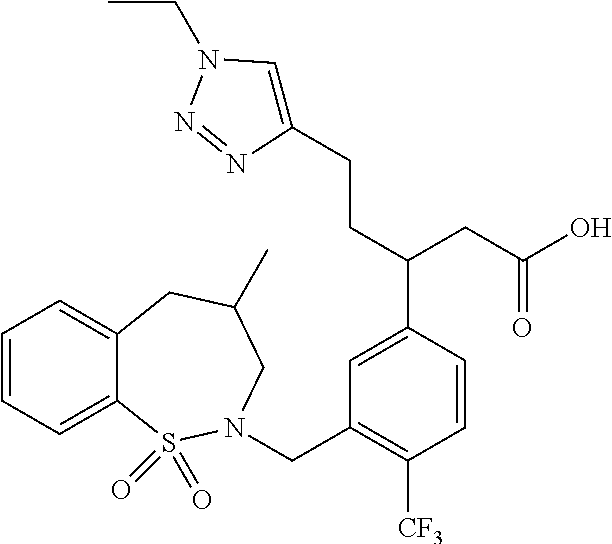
C1=C(C(CC(O)=O)CCC2=CN(CC)N=N2)C=CC([CF3])=C1CN1S(=O)(=O)C2=CC=CC=C2CC(C)C1
